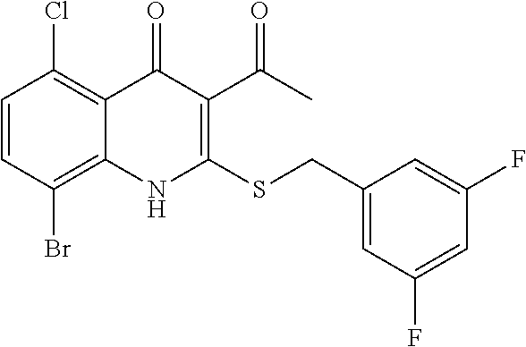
C1=CC(Br)=C2C(=C1Cl)C(=O)C(C(C)=O)=C(SCC1=CC(F)=CC(F)=C1)N2
